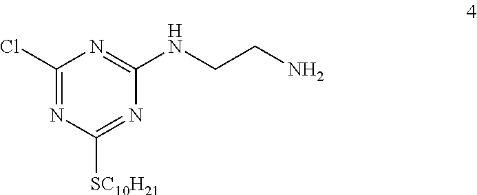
C1(Cl)=NC([SC10H21])=NC(NCCN)=N1
